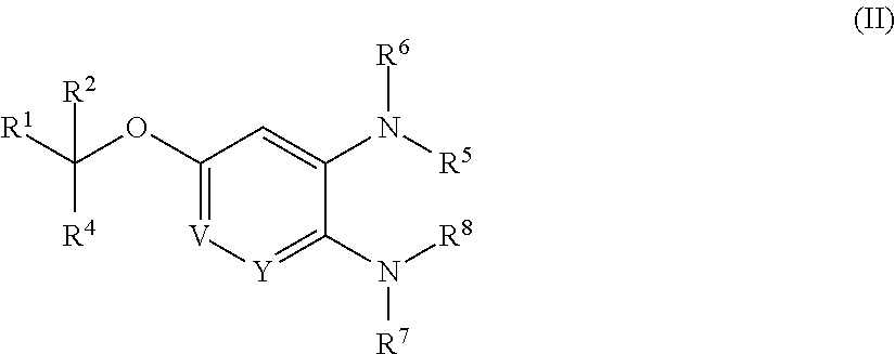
[R4]C([R1])(OC1=[V][Y]=C(N([R8])[R7])C(N([R5])[R6])=C1)[R2]
